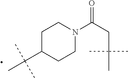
C1C(C(C)(C)C)CCN(C(CC(C)(C)C)=O)C1
